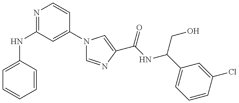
C1=C(NC2=NC=CC(N3C=NC(C(NC(C4=CC=CC(Cl)=C4)CO)=O)=C3)=C2)C=CC=C1
